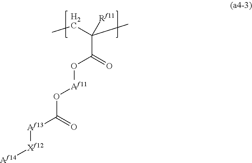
C(C(=O)O[Af11]OC([Af13][Xf12][Af14])=O)([Rf11])(C)CC
